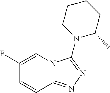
C1(F)=CN2C(=NN=C2N2C(C)CCCC2)C=C1
